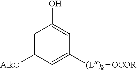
C1=C([AlkO])C=C([(L)k][OCOR])C=C1O
